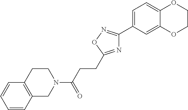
C1N(C(CCC2=NC(C3=CC=C4C(=C3)OCCO4)=NO2)=O)CCC2=C1C=CC=C2
